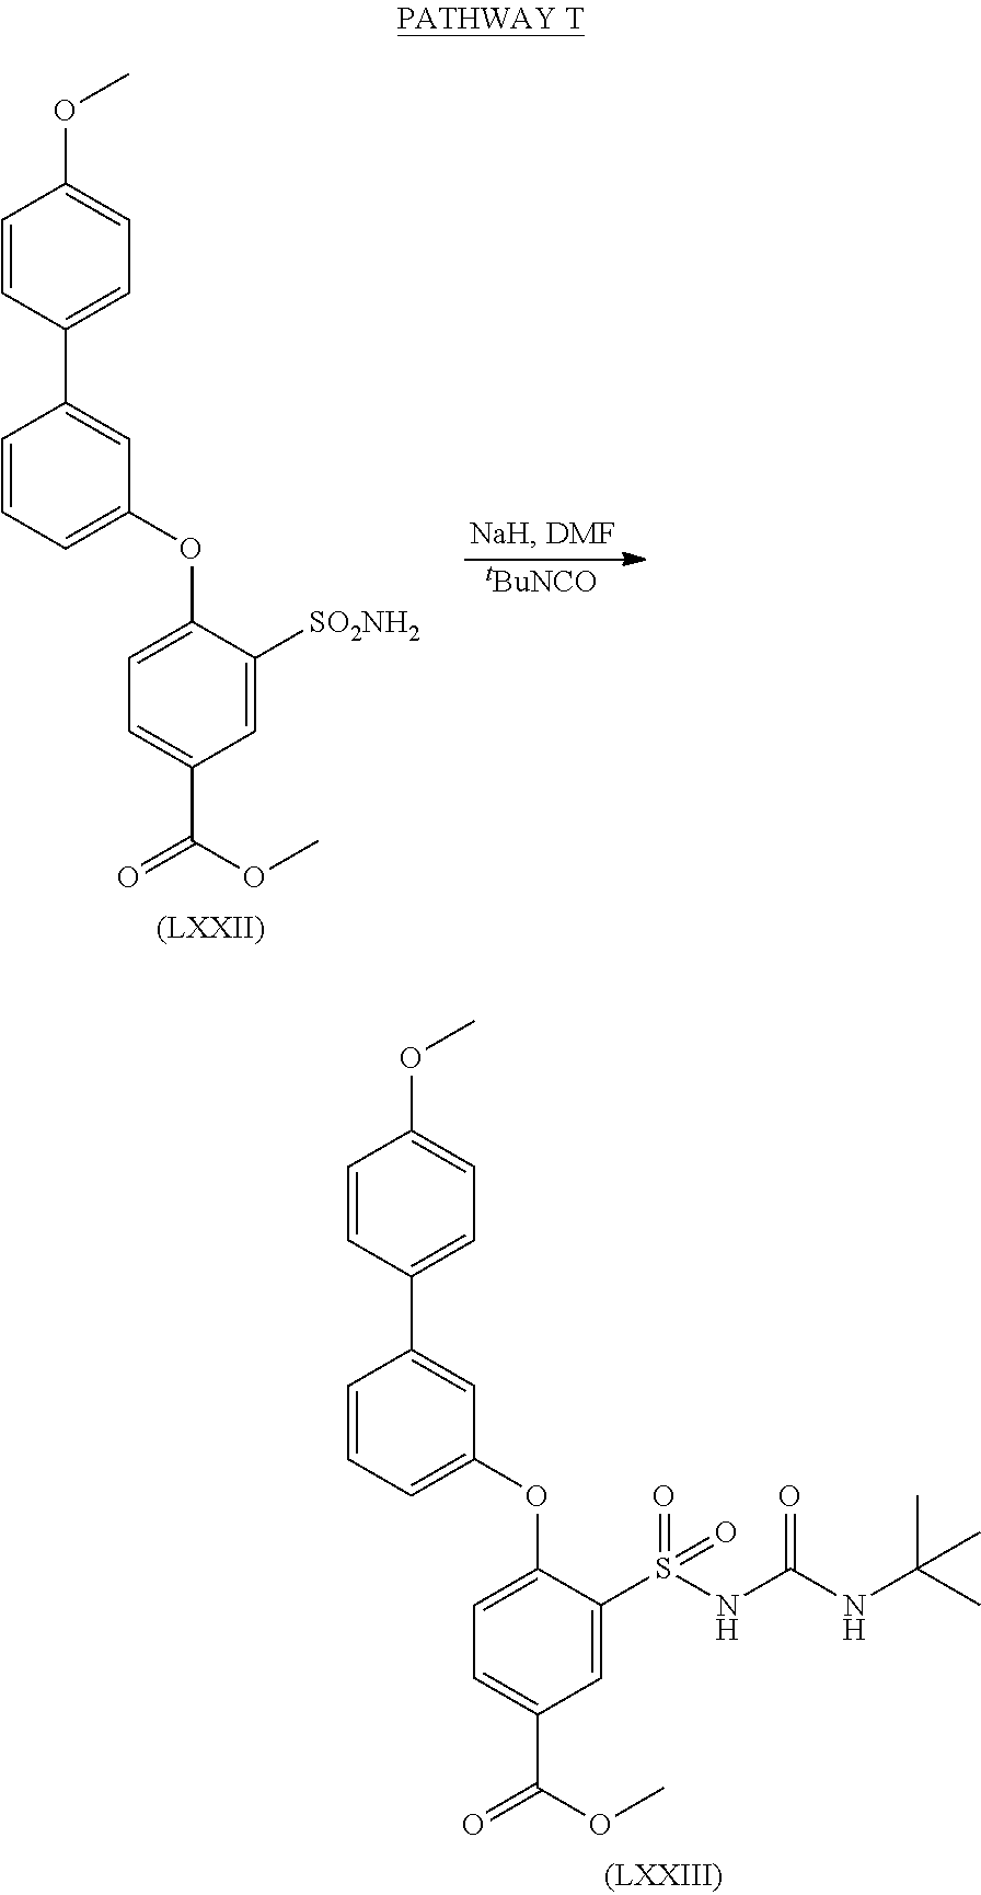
C1=CC(C2=CC(OC3=CC=C(C(=O)OC)C=C3[SO2NH2])=CC=C2)=CC=C1OC.[tBuNCO].C1=CC(C2=CC(OC3=CC=C(C(=O)OC)C=C3S(NC(NC(C)(C)C)=O)(=O)=O)=CC=C2)=CC=C1OC
